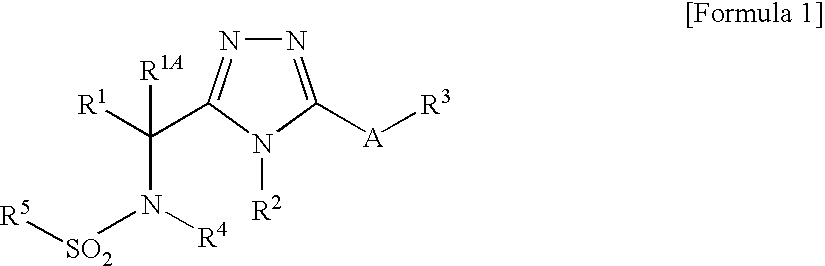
N1=C([A][R3])N([R2])C(C([R1])(N([SO2][R5])[R4])[R1A])=N1
